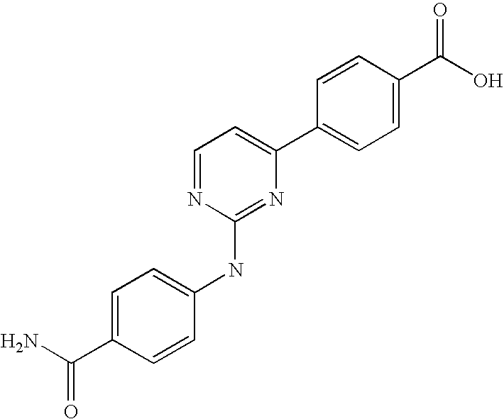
C1=CC(C2=CC=NC(NC3=CC=C(C(N)=O)C=C3)=N2)=CC=C1C(O)=O
